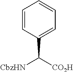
C1=CC(C([CO2H])[CbzHN])=CC=C1
